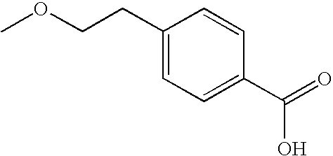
C1(CCOC)=CC=C(C(=O)O)C=C1
